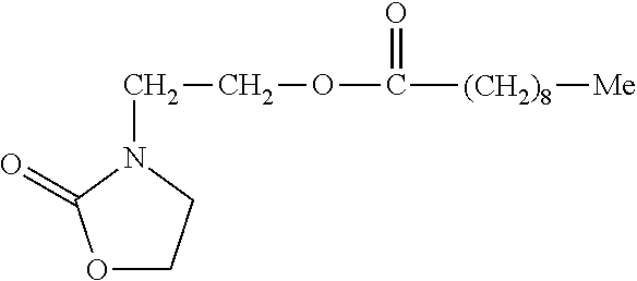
C(COC(=O)[(CH2)8][Me])N1CCOC1=O
